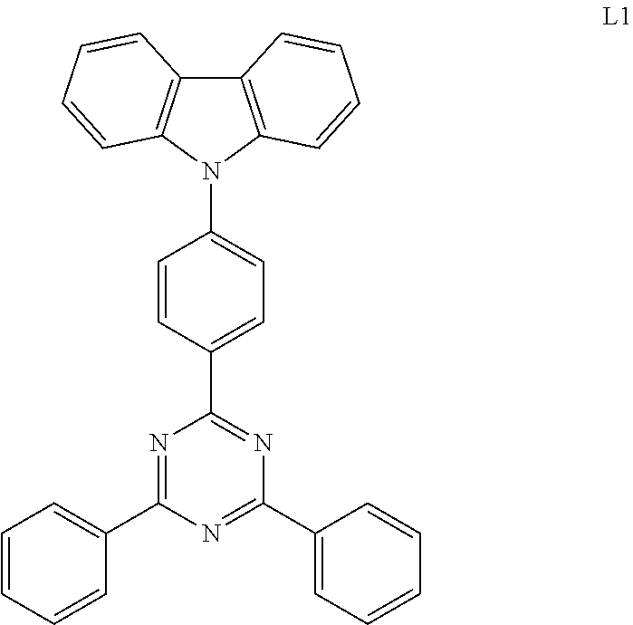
C12=C(N(C3=CC=C(C4=NC(C5=CC=CC=C5)=NC(C5=CC=CC=C5)=N4)C=C3)C3=C1C=CC=C3)C=CC=C2
